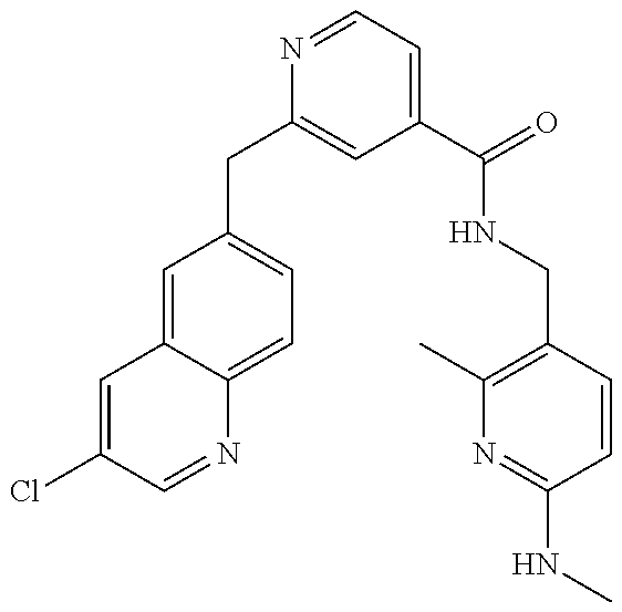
C1(CC2=CC(C(=O)NCC3=C(C)N=C(NC)C=C3)=CC=N2)=CC=C2C(=C1)C=C(Cl)C=N2
